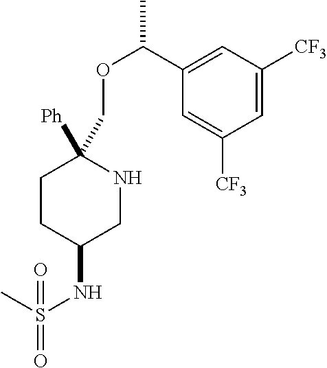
C1=C(C(OCC2([Ph])CCC(NS(=O)(C)=O)CN2)C)C=C([CF3])C=C1[CF3]
